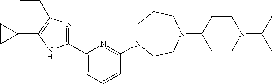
C1N(C2=NC(C3=NC(CC)=C(C4CC4)N3)=CC=C2)CCN(C2CCN(C(C)C)CC2)CC1
